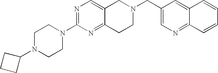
C1N(C2CCC2)CCN(C2=NC=C3C(=N2)CCN(CC2=CN=C4C(=C2)C=CC=C4)C3)C1
